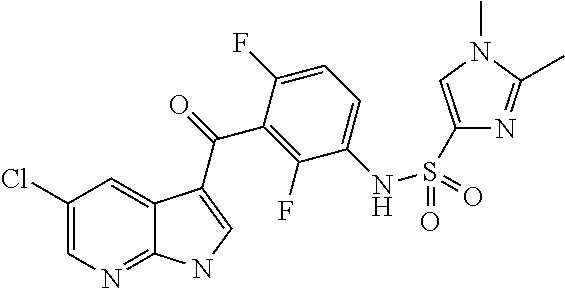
C1(Cl)=CN=C2C(=C1)C(C(=O)C1=C(F)C(NS(=O)(=O)C3=CN(C)C(C)=N3)=CC=C1F)=CN2
